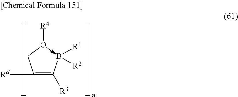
C(=C(B([R1])[R2])[R3])(CO[R4])[Rd]
